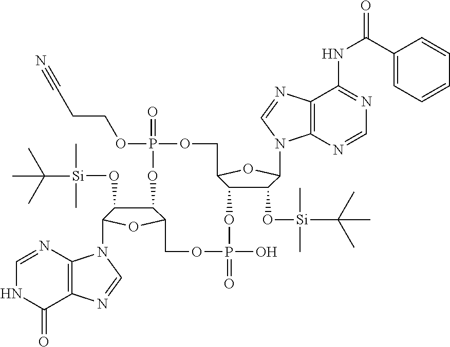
O=P1(OCCC#N)OC2C(O[Si](C(C)(C)C)(C)C)C(N3C4=C(C(=O)NC=N4)N=C3)OC2COP(=O)(O)OC2C(O[Si](C)(C)C(C)(C)C)C(N3C4=C(C(NC(C5=CC=CC=C5)=O)=NC=N4)N=C3)OC2CO1
